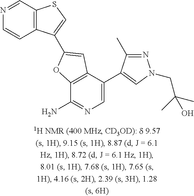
C12=C(C(C3=CN(CC(C)(C)O)N=C3C)=CN=C1N)C=C(C1=CSC3=C1C=CN=C3)O2
